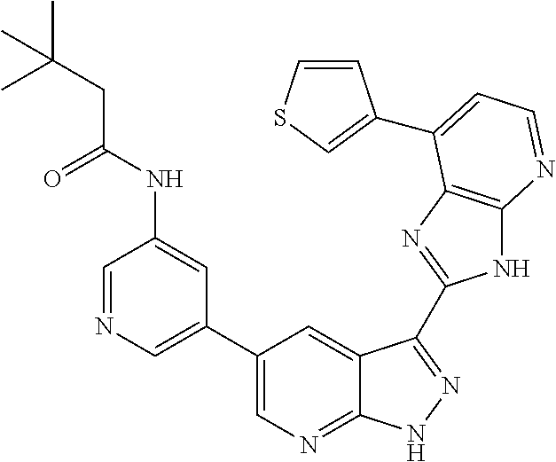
C1=NC=C(C2=CN=C3C(=C2)C(C2=NC4=C(N2)N=CC=C4C2=CSC=C2)=NN3)C=C1NC(CC(C)(C)C)=O
